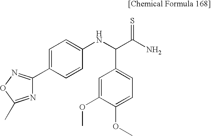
C1=C(C2=NOC(C)=N2)C=CC(NC(C(N)=S)C2=CC=C(OC)C(OC)=C2)=C1
